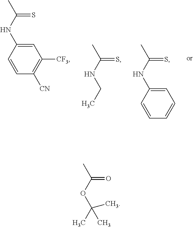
C1=C(NC(C)=S)C=CC([CN])=C1[CF3].C(C)NC(C)=S.C1(NC(C)=S)=CC=CC=C1.C(C)(OC(C)=O)(C)C
